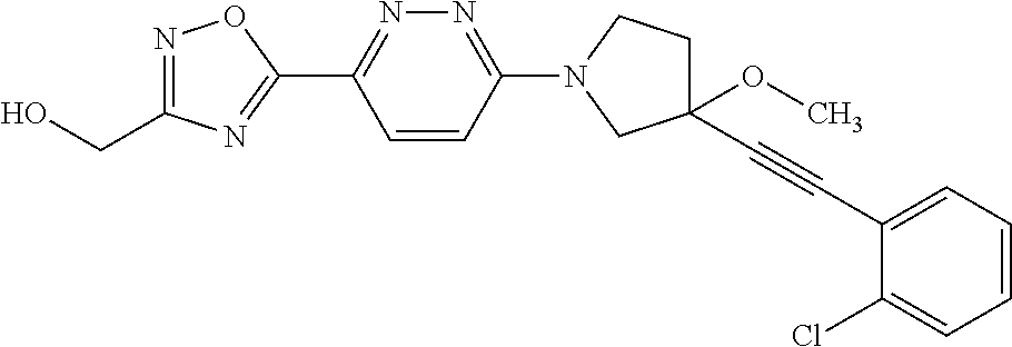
OCC1=NOC(C2=NN=C(N3CCC(OC)(C#CC4=CC=CC=C4Cl)C3)C=C2)=N1
